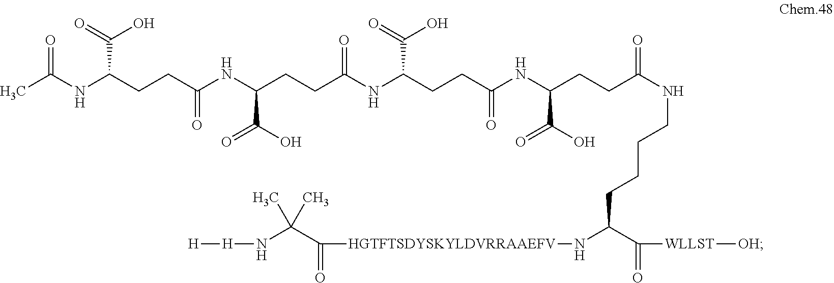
CC(NC(CCC(NC(CCC(NC(CCC(NC(CCC(NCCCCC(C([WLLST][OH])=O)N[HGTFTSDYSKYLDVRRAAEFV]C(=O)C(N[H][H])(C)C)=O)C(O)=O)=O)C(=O)O)=O)C(O)=O)=O)C(=O)O)=O
